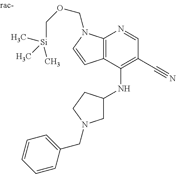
C12=C(C(NC3CN(CC4=CC=CC=C4)CC3)=C(C#N)C=N1)C=CN2COC[Si](C)(C)C
